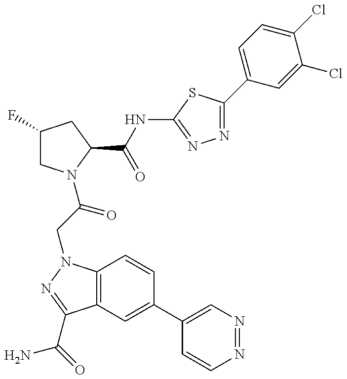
C1(F)CN(C(CN2C3=C(C(C(=O)N)=N2)C=C(C2=CN=NC=C2)C=C3)=O)C(C(NC2=NN=C(C3=CC=C(Cl)C(Cl)=C3)S2)=O)C1
